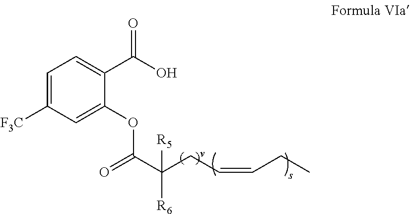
O(C(C(CC=CCC)([R5])[R6])=O)C1=CC([F3C])=CC=C1C(O)=O
